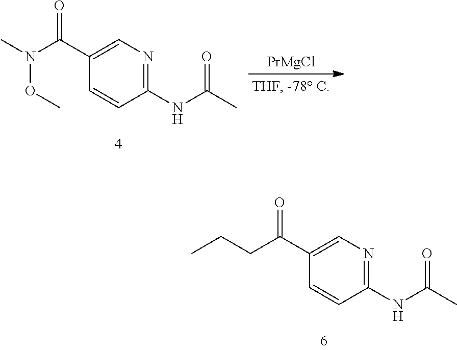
C1(C(=O)CCC)=CN=C(NC(C)=O)C=C1.C1(C(=O)N(C)OC)=CN=C(NC(C)=O)C=C1.[PrMgCl]
